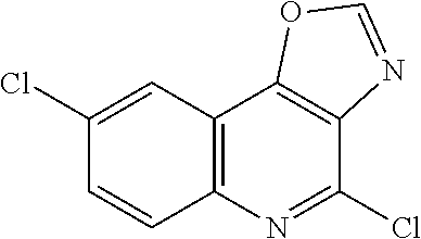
C12=C(C3=C(C(Cl)=N1)N=CO3)C=C(Cl)C=C2
